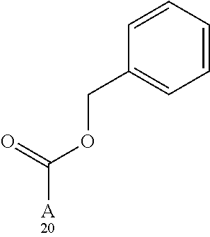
C1=CC=CC=C1COC([A])=O
